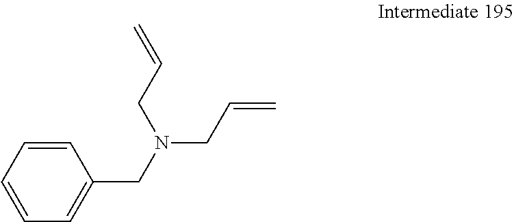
C1=CC=C(CN(CC=C)CC=C)C=C1
